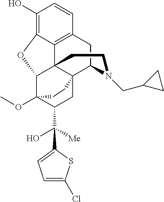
C1(O)=C2C3=C(C=C1)CC1C45C3(C(C(OC)(C(C(O)([Me])C3=CC=C(Cl)S3)C4)CC5)O2)CCN1CC1CC1
